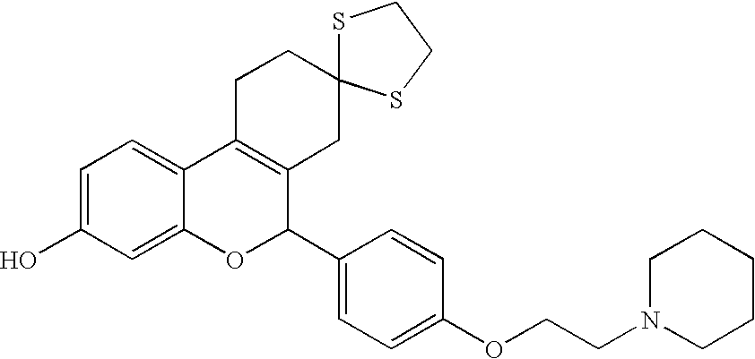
C1=C(O)C=C2C(=C1)C1=C(C(C3=CC=C(OCCN4CCCCC4)C=C3)O2)CC2(CC1)SCCS2
